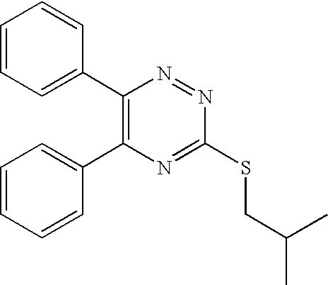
C1=CC=C(C2=C(C3=CC=CC=C3)N=C(SCC(C)C)N=N2)C=C1
